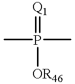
CP(=[Q1])([OR46])C
